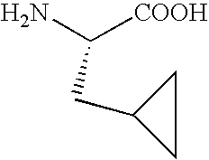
C(C([COOH])N)C1CC1
